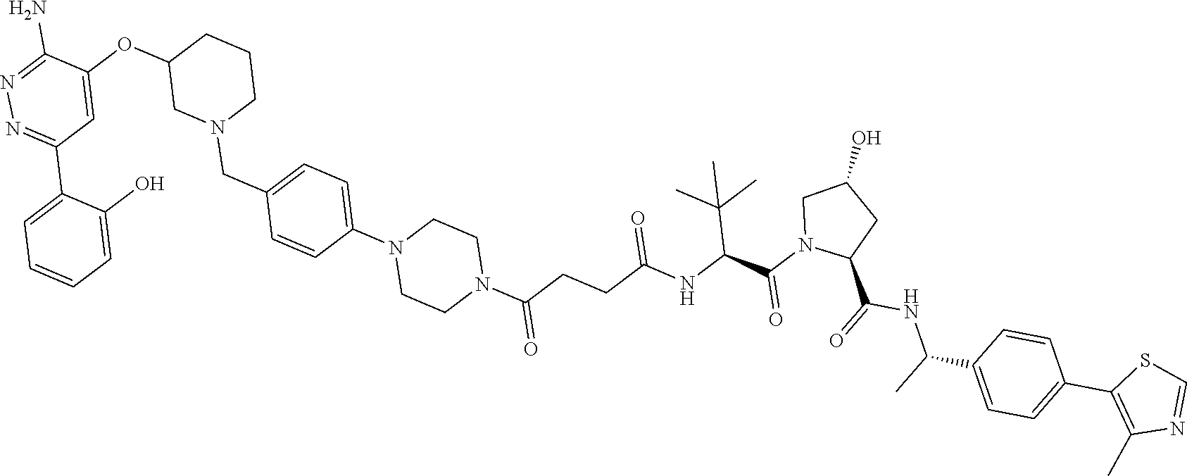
N1=C(N)C(OC2CN(CC3=CC=C(N4CCN(C(CCC(NC(C(C)(C)C)C(N5C(C(=O)NC(C)C6=CC=C(C7=C(C)N=CS7)C=C6)CC(O)C5)=O)=O)=O)CC4)C=C3)CCC2)=CC(C2=CC=CC=C2O)=N1
